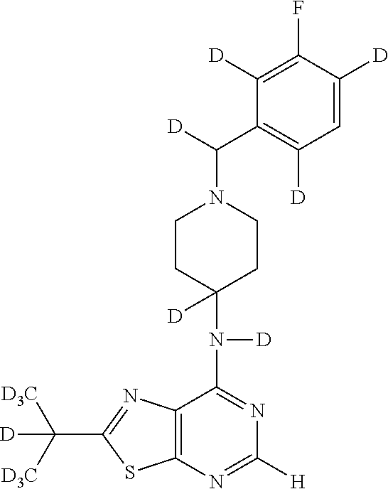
C1CC(N([D])C2=NC([H])=NC3=C2N=C(C([D3C])([D3C])[D])S3)([D])CCN1C([D])C1=C([D])C=C([D])C(F)=C1[D]
